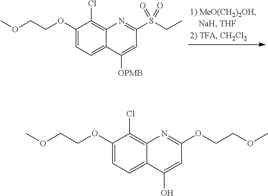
COCCOC1=CC=C2C(=C1Cl)N=C(S(CC)(=O)=O)C=C2[OPMB].COCCOC1=CC=C2C(=C1Cl)N=C(OCCOC)C=C2O
